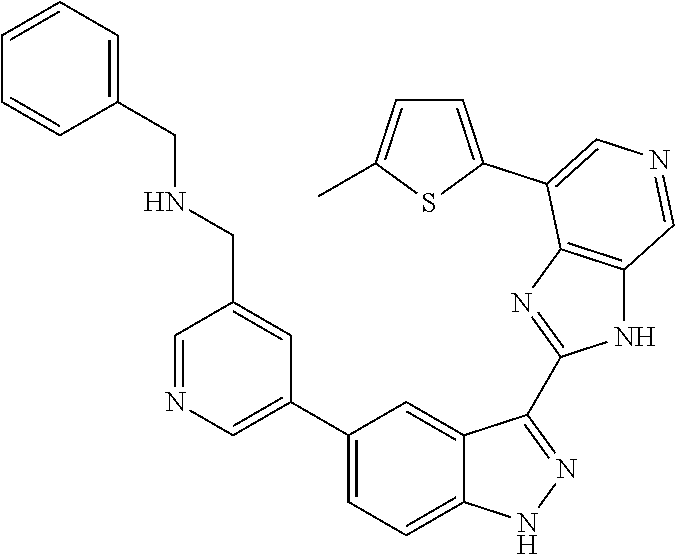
C1(C2=CN=CC(CNCC3=CC=CC=C3)=C2)=CC=C2C(=C1)C(C1=NC3=C(N1)C=NC=C3C1=CC=C(C)S1)=NN2
